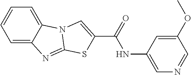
C1=C2C(=CC=C1)N1C(=N2)SC(C(=O)NC2=CN=CC(OC)=C2)=C1
